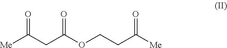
[Me]C(CC(OCCC([Me])=O)=O)=O
